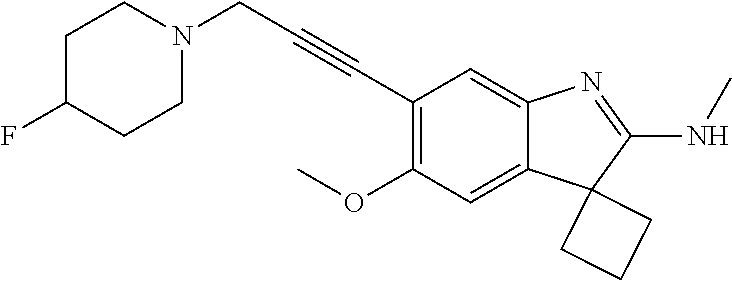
C12=CC(OC)=C(C#CCN3CCC(F)CC3)C=C1N=C(NC)C21CCC1
